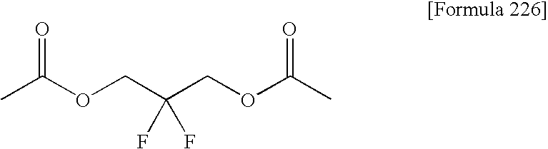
CC(OCC(COC(C)=O)(F)F)=O
